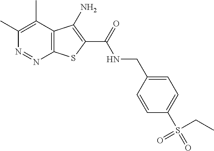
C1(C)=C(C)C2=C(N=N1)SC(C(=O)NCC1=CC=C(S(CC)(=O)=O)C=C1)=C2N
